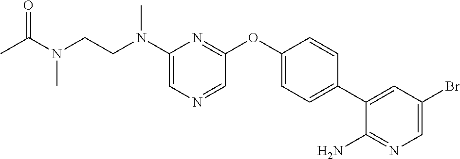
C1(N(CCN(C)C(=O)C)C)=CN=CC(OC2=CC=C(C3=CC(Br)=CN=C3N)C=C2)=N1
